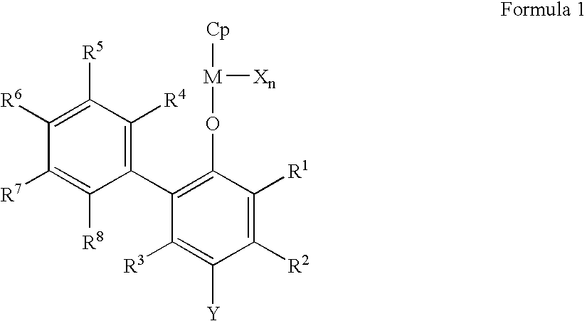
C1([R6])=C([R5])C([R4])=C(C2=C(O[M]([Cp])[Xn])C([R1])=C([R2])C([Y])=C2[R3])C([R8])=C1[R7]
